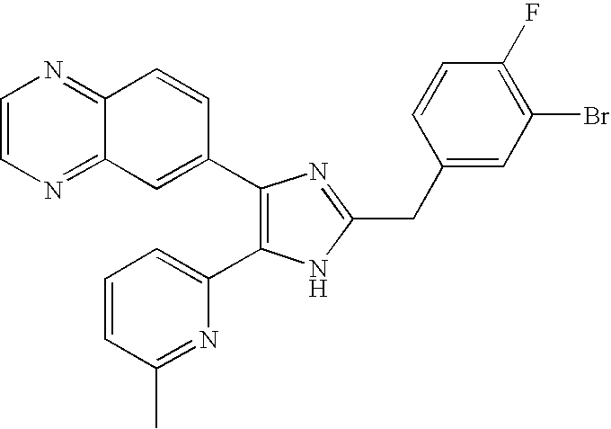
C1=CN=C2C(=N1)C=CC(C1=C(C3=CC=CC(C)=N3)NC(CC3=CC(Br)=C(F)C=C3)=N1)=C2
